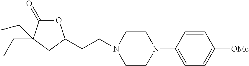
O1C(=O)C(CC)(CC)CC1CCN1CCN(C2=CC=C([OMe])C=C2)CC1
